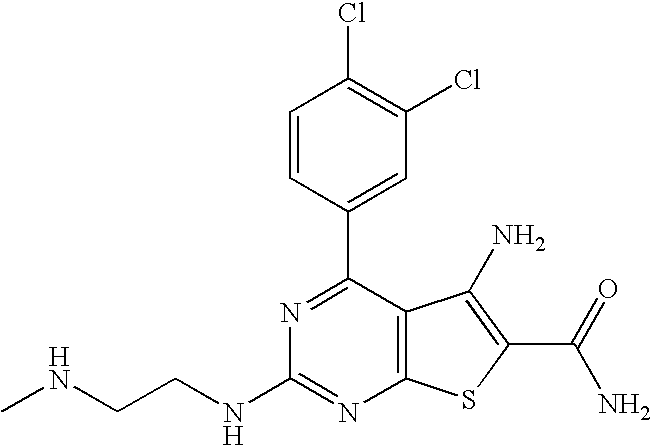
C1(C2=CC(Cl)=C(Cl)C=C2)=NC(NCCNC)=NC2=C1C(N)=C(C(N)=O)S2
